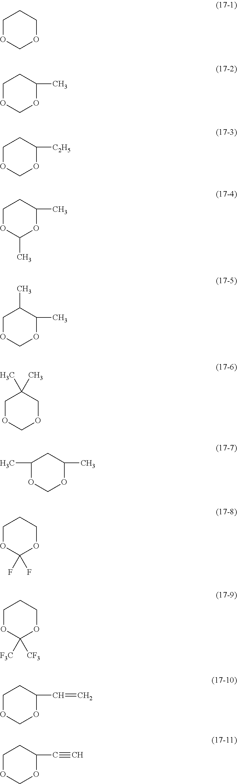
C1OCOCC1.C1OCOC(C)C1.C1OCOC([C2H5])C1.C1OC(C)OC(C)C1.C1OCOC(C)C1C.C1OCOCC1(C)C.C1(C)OCOC(C)C1.C1OC(F)(F)OCC1.C1OC([F3C])([CF3])OCC1.C1OCOC(C=C)C1.C1OCOC(C#C)C1
